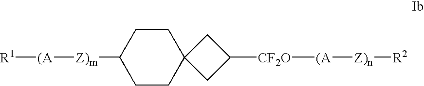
[R1][(A][Z)m]C1CCC2(CC([CF2O][(A][Z)n][R2])C2)CC1
